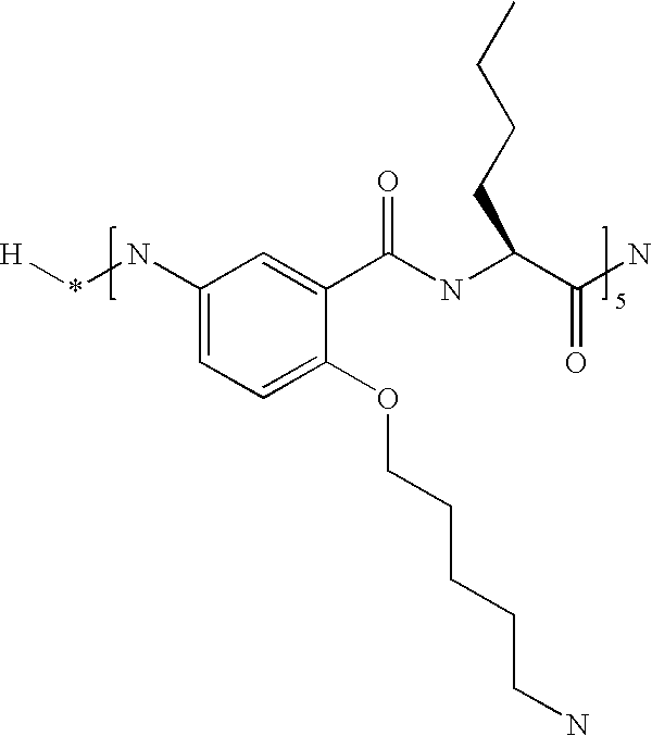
[H]*NC1=CC=C(OCCCCCN)C(C(NC(C(N)=O)CCCC)=O)=C1
